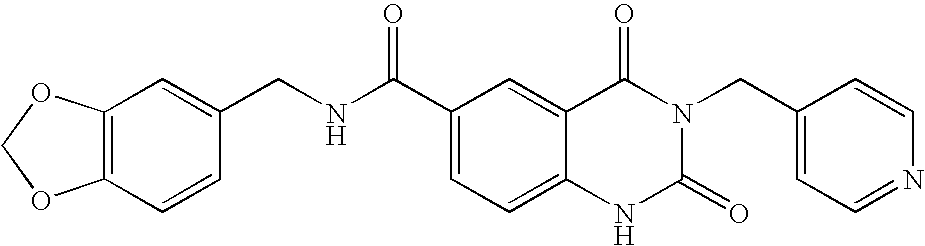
C12=C(C=CC(CNC(C3=CC=C4C(=C3)C(=O)N(CC3=CC=NC=C3)C(=O)N4)=O)=C1)OCO2
